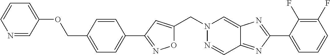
O1C(CN2N=CC3=NC(C4=CC=CC(F)=C4F)=NC3=C2)=CC(C2=CC=C(COC3=CC=CN=C3)C=C2)=N1
